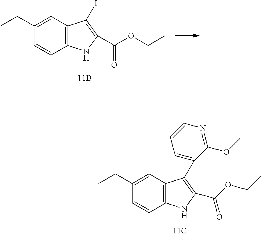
C12=C(NC(C(OCC)=O)=C1I)C=CC(CC)=C2.C12=C(NC(C(OCC)=O)=C1C1=CC=CN=C1OC)C=CC(CC)=C2
